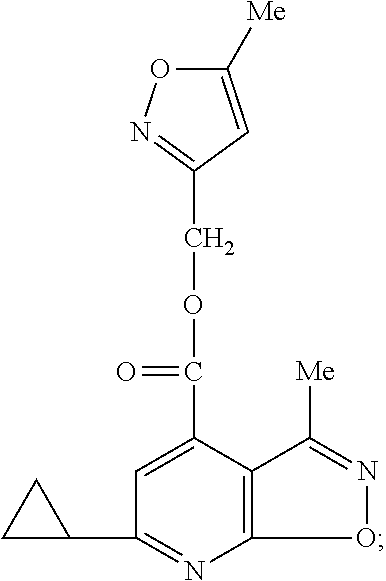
C12=C(C(C(OCC3=NOC([Me])=C3)=O)=CC(C3CC3)=N1)C([Me])=NO2
